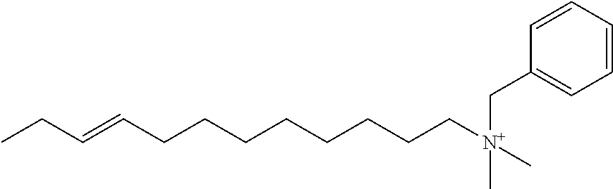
CCC=CCCCCCCCC[N+](CC1=CC=CC=C1)(C)C
